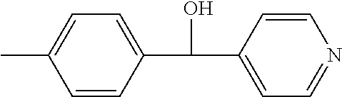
CC1=CC=C(C(C2=CC=NC=C2)O)C=C1
